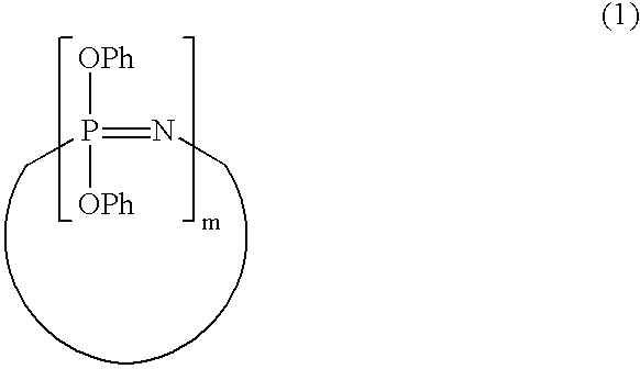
[OPh]P([OPh])(=NC)C
